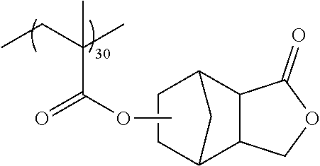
C12C3C(C(C1)CC2)C(=O)OC3.CCC(C)(C)C(=O)OC
